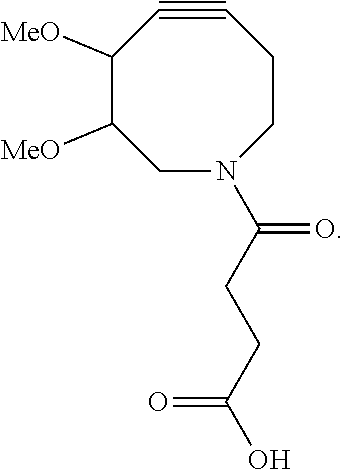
C1([MeO])C([MeO])CN(C(CCC(O)=O)=O)CCC#C1
